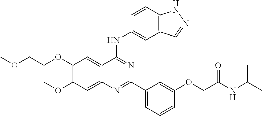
C1(OC)=C(OCCOC)C=C2C(=C1)N=C(C1=CC=CC(OCC(NC(C)C)=O)=C1)N=C2NC1=CC2=C(C=C1)NN=C2
